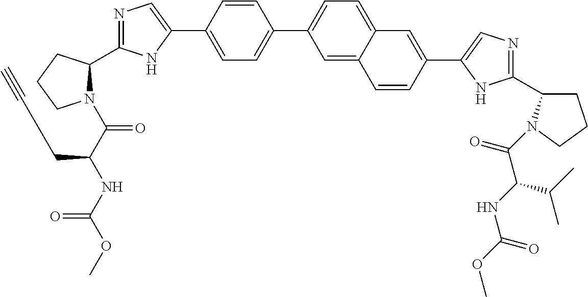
C1=C(C2=CN=C(C3N(C(C(NC(OC)=O)CCC#C)=O)CCC3)N2)C=CC(C2=CC=C3C(=C2)C=CC(C2=CN=C(C4CCCN4C(C(C(C)C)NC(=O)OC)=O)N2)=C3)=C1
